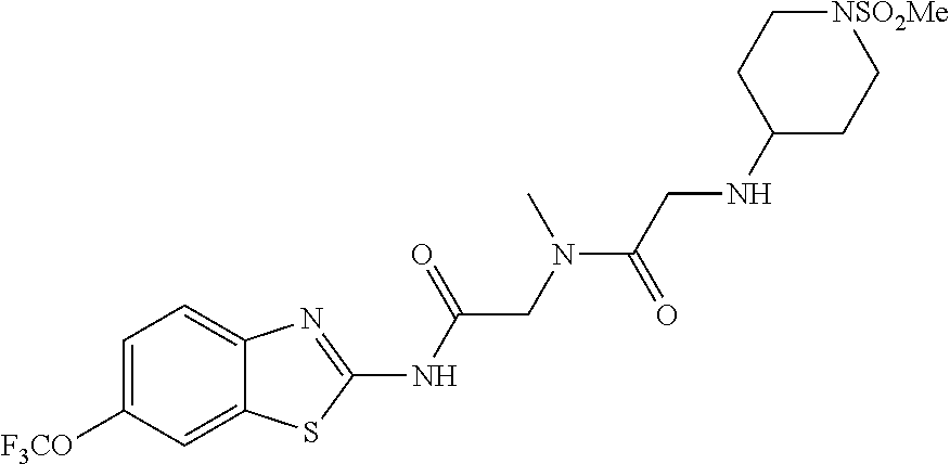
C1=C([F3CO])C=C2C(=C1)N=C(NC(=O)CN(C)C(=O)CNC1CC[NSO2Me]CC1)S2
